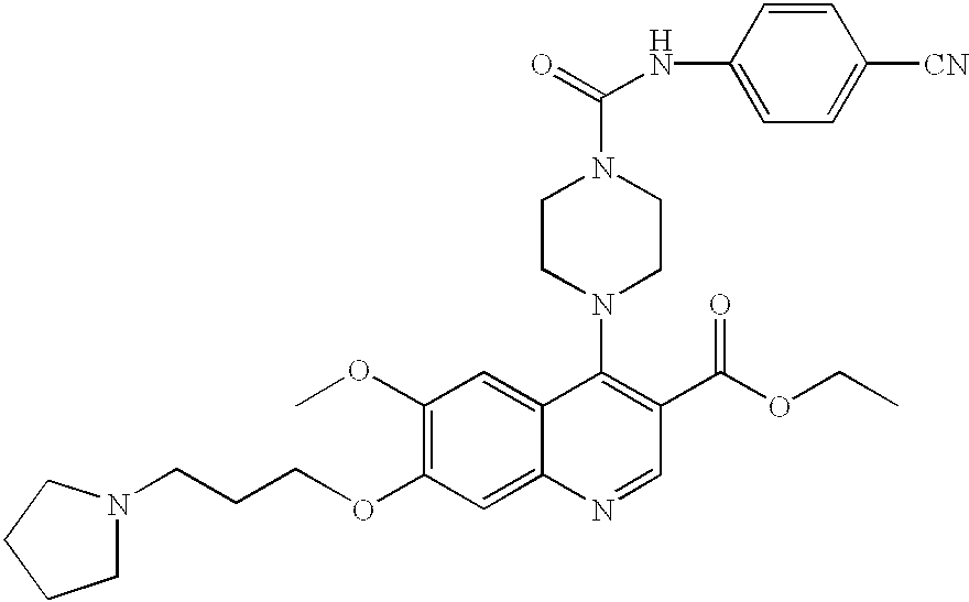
O(C1=C(OC)C=C2C(=C1)N=CC(C(OCC)=O)=C2N1CCN(C(=O)NC2=CC=C([CN])C=C2)CC1)CCCN1CCCC1
